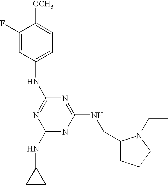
C1(NC2CC2)=NC(NCC2CCCN2CC)=NC(NC2=CC=C([OCH3])C(F)=C2)=N1
